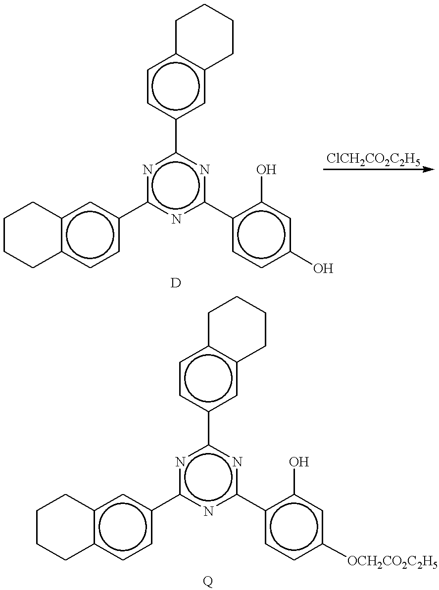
c1cc(-c2nc(-c3cc4c(cc3)CCCC4)nc(-c3ccc(O)cc3O)n2)cc2c1CCCC2.c1cc(-c2nc(-c3cc4c(cc3)CCCC4)nc(-c3ccc([OCH2CO2C2H5])cc3O)n2)cc2c1CCCC2
